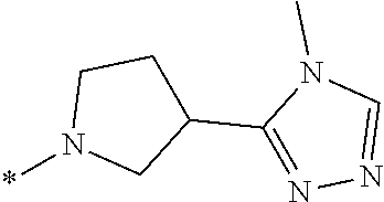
N1(*)CC(C2=NN=CN2C)CC1
